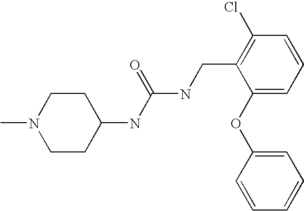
C1CN(C)CCC1NC(NCC1=C(Cl)C=CC=C1OC1=CC=CC=C1)=O
